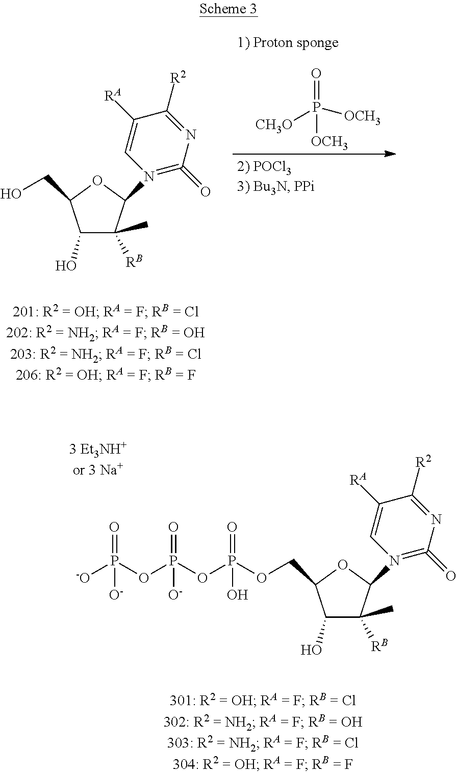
O=P([CH3O])([OCH3])[OCH3].C1(O)C([RB])(C)C(N2=C(=O)N=C([R2])C([RA])=C2)OC1CO.C1(O)C([RB])(C)C(N2=C(=O)N=C([R2])C([RA])=C2)OC1COP(OP(OP([-O])(=O)[O-])(=O)[O-])(=O)O
